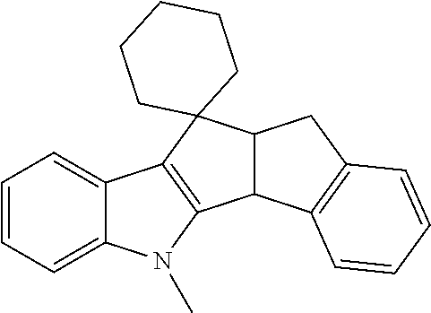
C1=CC=C2C(=C1)C1=C(N2C)C2C(C13CCCCC3)CC1=C2C=CC=C1
